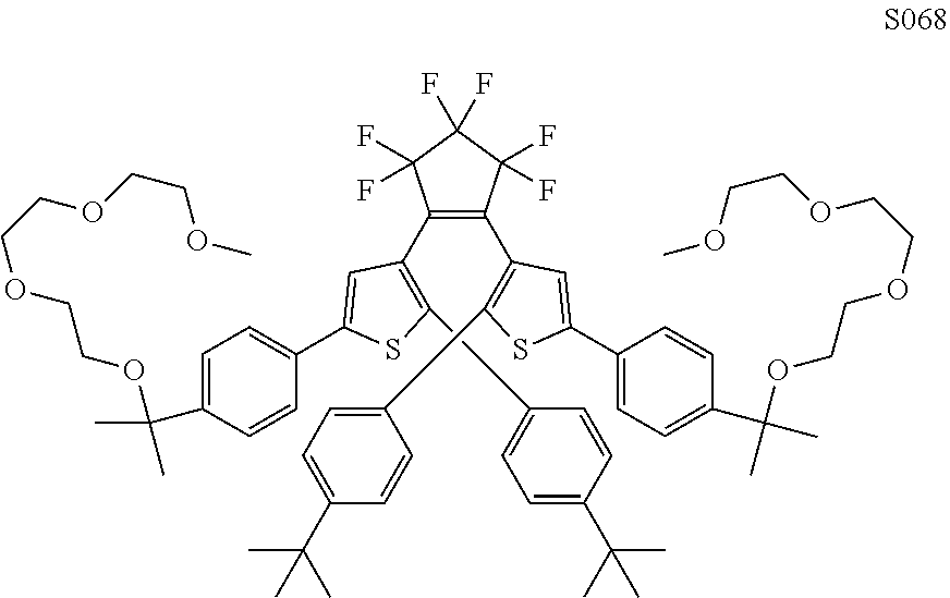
C1(C2=C(C3=C(C4=CC=C(C(C)(C)C)C=C4)SC(C4=CC=C(C(OCCOCCOCCOC)(C)C)C=C4)=C3)C(F)(F)C(F)(F)C2(F)F)=C(C2=CC=C(C(C)(C)C)C=C2)SC(C2=CC=C(C(OCCOCCOCCOC)(C)C)C=C2)=C1
